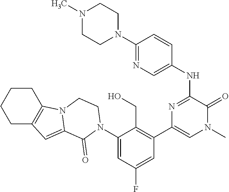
C1(N2C(=O)C3=CC4=C(CCCC4)N3CC2)=CC(F)=CC(C2=CN(C)C(=O)C(NC3=CN=C(N4CCN(C)CC4)C=C3)=N2)=C1CO
